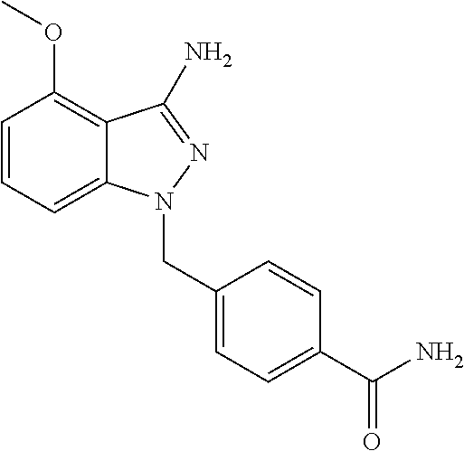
C1=CC=C2C(=C1OC)C(N)=NN2CC1=CC=C(C(N)=O)C=C1
